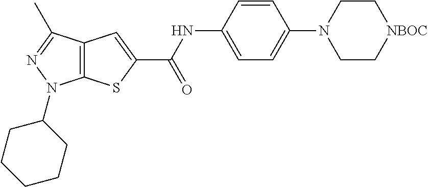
C12=C(C(C)=NN1C1CCCCC1)C=C(C(NC1=CC=C(N3CC[NBOC]CC3)C=C1)=O)S2
